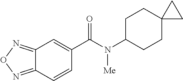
C12=NON=C1C=CC(C(N(C1CCC3(CC1)CC3)[Me])=O)=C2
